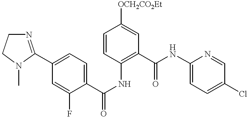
C1(C2=NCCN2C)=CC=C(C(NC2=C(C(NC3=CC=C(Cl)C=N3)=O)C=C([OCH2CO2Et])C=C2)=O)C(F)=C1
